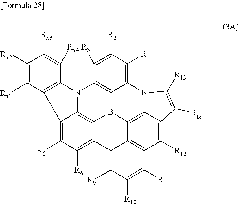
C1([R3])=C([R2])C([R1])=C2C3=C1N1C4=C5B3C3=C6N2C([R13])=C([RQ])C6=C([R12])C2=C3C(=C([R9])C([R10])=C2[R11])C5=C([R6])C([R5])=C4C2=C1C([Rx4])=C([Rx3])C([Rx2])=C2[Rx1]
